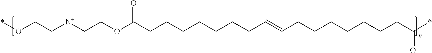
O(CC[N+](CCOC(CCCCCCCC=CCCCCCCCC(*)=O)=O)(C)C)*
